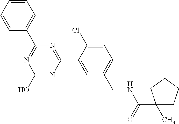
C1(C2=NC(O)=NC(C3=CC(CNC(=O)C4(C)CCCC4)=CC=C3Cl)=N2)=CC=CC=C1
